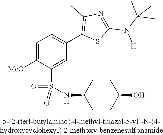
C1=C([OMe])C(S(NC2CCC(O)CC2)(=O)=O)=CC(C2=C(C)N=C(N([H])C(C)(C)C)S2)=C1
